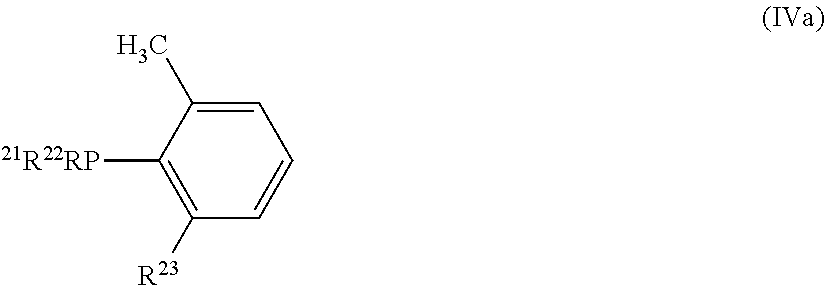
C1=CC=C(C)C([21R22RP])=C1[R23]
